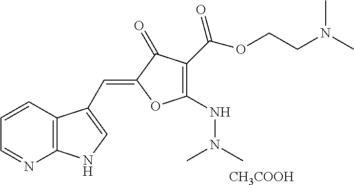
C1=CC2=C(N=C1)NC=C2C=C1C(=O)C(C(OCCN(C)C)=O)=C(NN(C)C)O1.[CH3COOH]
